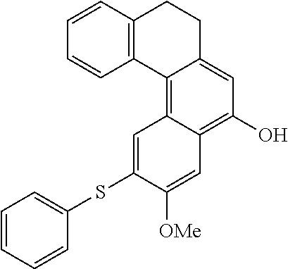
C1=CC2=C(C=C1)C1=C3C(=C(O)C=C1CC2)C=C([OMe])C(SC1=CC=CC=C1)=C3
